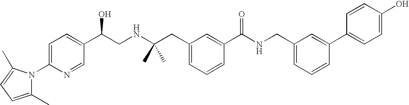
C1(C)=CC=C(C)N1C1=CC=C(C(CNC(CC2=CC=CC(C(NCC3=CC=CC(C4=CC=C(O)C=C4)=C3)=O)=C2)(C)C)O)C=N1
